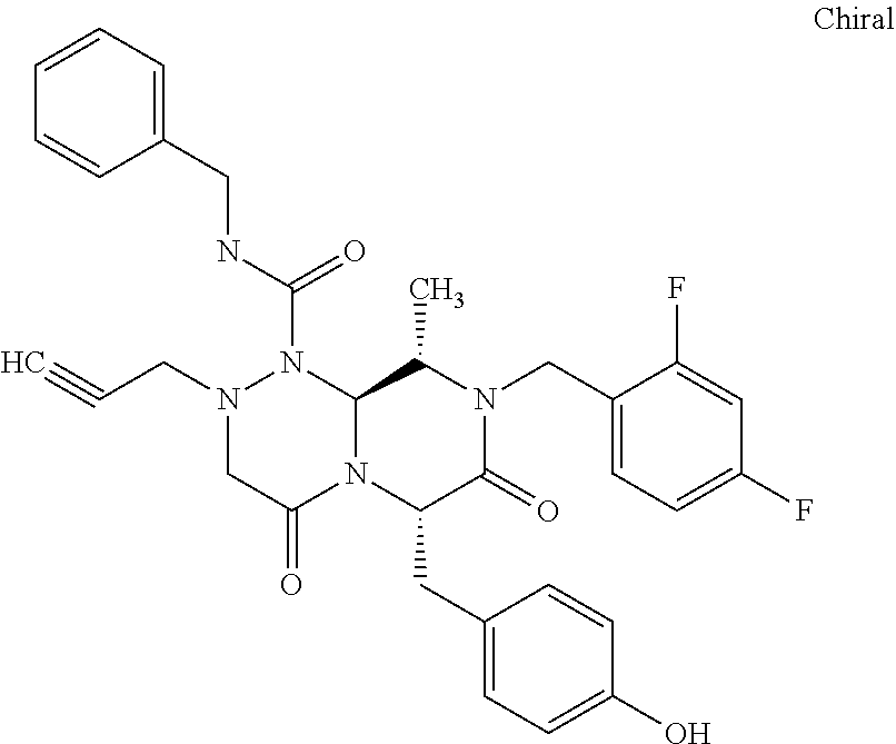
N(C(=O)N1N(CC#C)CC(=O)N2C1C(C)N(CC1=CC=C(F)C=C1F)C(=O)C2CC1=CC=C(O)C=C1)CC1=CC=CC=C1
